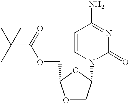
O1CC(N2C(=O)N=C(N)C=C2)OC1COC(C(C)(C)C)=O
